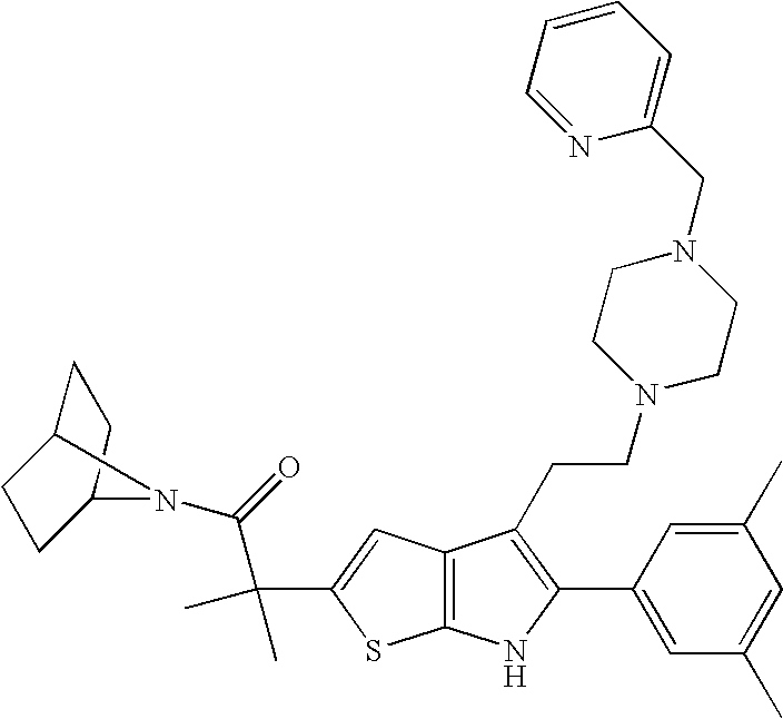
C12=C(C=C(C(C(=O)N3C4CCC3CC4)(C)C)S1)C(CCN1CCN(CC3=CC=CC=N3)CC1)=C(C1=CC(C)=CC(C)=C1)N2
